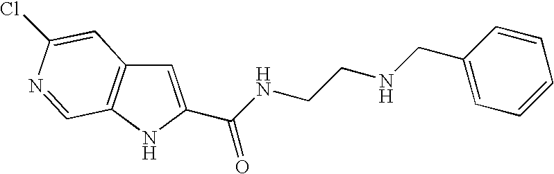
C1=C(C(NCCNCC2=CC=CC=C2)=O)NC2=C1C=C(Cl)N=C2
